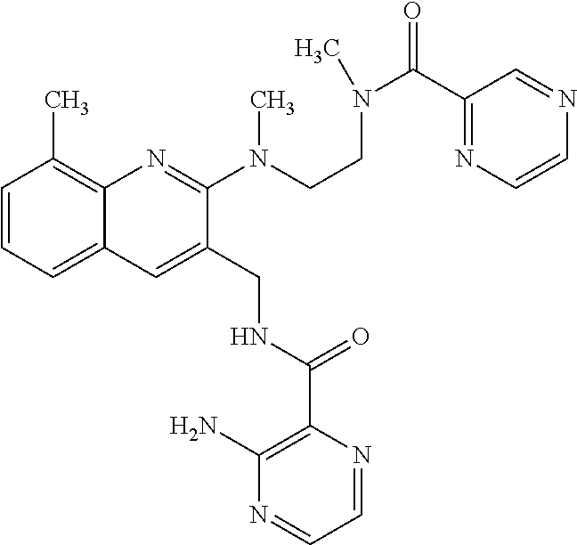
C1=CC=C2C(=C1C)N=C(N(C)CCN(C(C1=NC=CN=C1)=O)C)C(CNC(C1=C(N)N=CC=N1)=O)=C2
